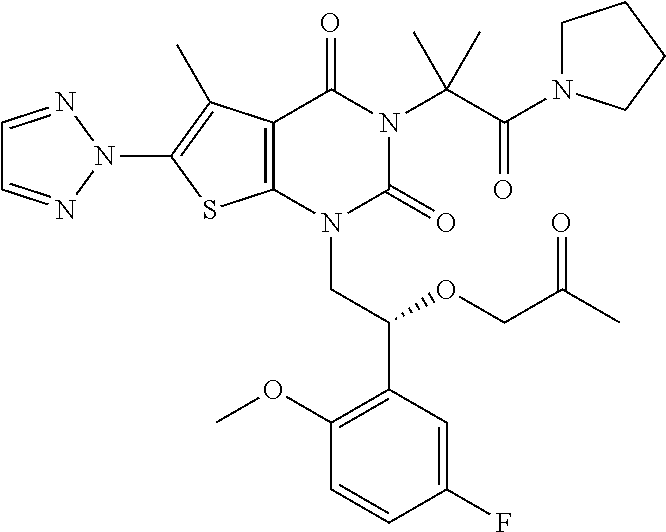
C12=C(N(CC(C3=C(OC)C=CC(F)=C3)OCC(C)=O)C(=O)N(C(C(=O)N3CCCC3)(C)C)C1=O)SC(N1N=CC=N1)=C2C
